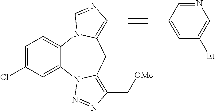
C1=C(Cl)C=C2C(=C1)N1C(=C(C#CC3=CC([Et])=CN=C3)N=C1)CC1=C(C[OMe])N=NN21
